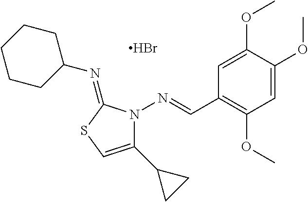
C1=C(OC)C(OC)=CC(OC)=C1C=NN1C(C2CC2)=CSC1=NC1CCCCC1.Br
